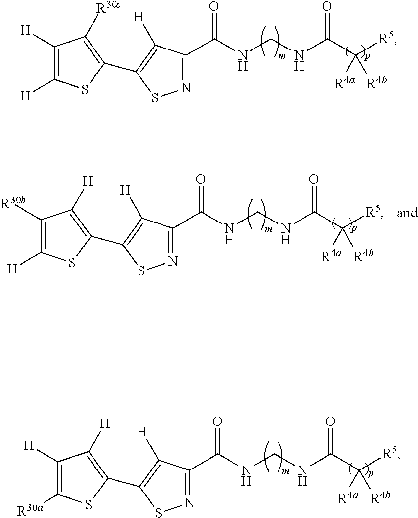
N1=C(C(NCNC(C([R5])([R4a])[R4b])=O)=O)C([H])=C(C2=C([R30c])C([H])=C([H])S2)S1.N1=C(C(NCNC(C([R5])([R4a])[R4b])=O)=O)C([H])=C(C2=C([H])C([R30b])=C([H])S2)S1.N1=C(C(NCNC(C([R5])([R4a])[R4b])=O)=O)C([H])=C(C2=C([H])C([H])=C([R30a])S2)S1
